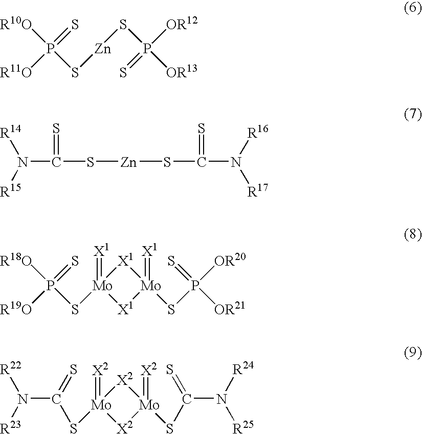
[R10O]P(=S)([R11O])S[Zn]SP([OR13])(=S)[OR12].N(C(S[Zn]SC(N([R16])[R17])=S)=S)([R15])[R14].[R18O]P([R19O])(=S)S[Mo]1(=[X1])[X1][Mo](=[X1])(SP([OR20])(=S)[OR21])[X1]1.N(C(=S)S[Mo]1(=[X2])[X2][Mo](=[X2])(SC(=S)N([R24])[R25])[X2]1)([R23])[R22]
